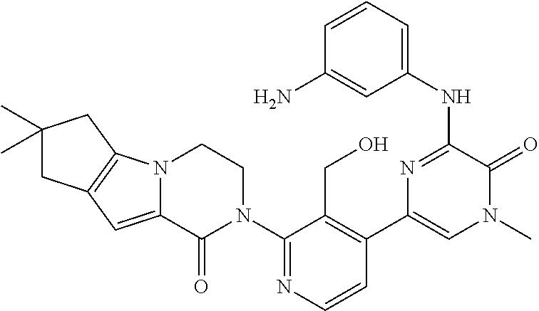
C1=CN=C(N2CCN3C(=CC4=C3CC(C)(C)C4)C2=O)C(CO)=C1C1=CN(C)C(=O)C(NC2=CC=CC(N)=C2)=N1
